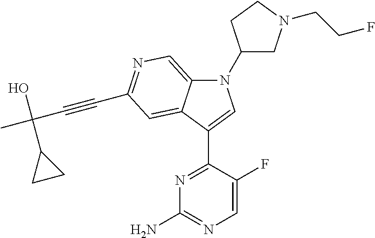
N1(C2CN(CCF)CC2)C2=CN=C(C#CC(C)(O)C3CC3)C=C2C(C2=NC(N)=NC=C2F)=C1
